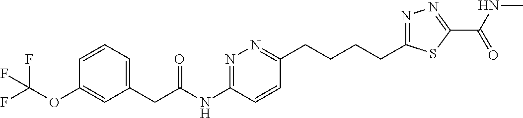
C1=CC=C(CC(NC2=NN=C(CCCCC3=NN=C(C(NC)=O)S3)C=C2)=O)C=C1OC(F)(F)F
